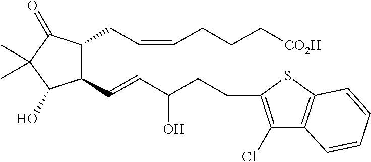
C1(C=CC(CCC2=C(Cl)C3=C(S2)C=CC=C3)O)C(CC=CCCC[CO2H])C(=O)C(C)(C)C1O
